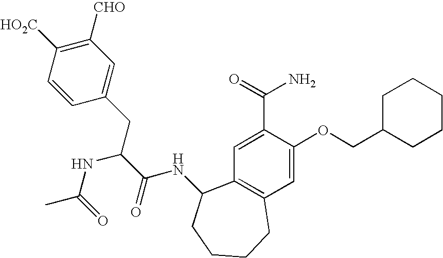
C1=CC(CC(C(NC2C3=C(C=C(OCC4CCCCC4)C(C(=O)N)=C3)CCCC2)=O)NC(=O)C)=CC([CHO])=C1[HO2C]
